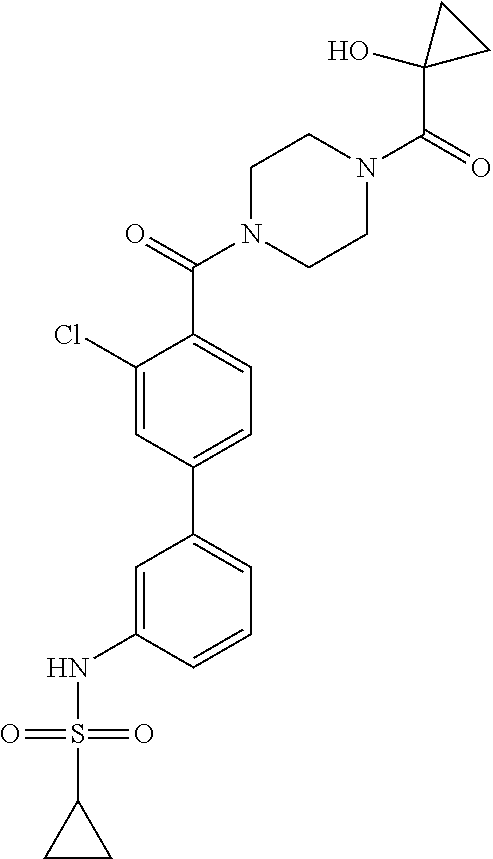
C1(Cl)=CC(C2=CC=CC(NS(C3CC3)(=O)=O)=C2)=CC=C1C(N1CCN(C(C2(O)CC2)=O)CC1)=O
